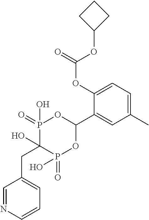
C1(C)=CC=C(OC(=O)OC2CCC2)C(C2OP(=O)(O)C(O)(CC3=CC=CN=C3)P(=O)(O)O2)=C1
